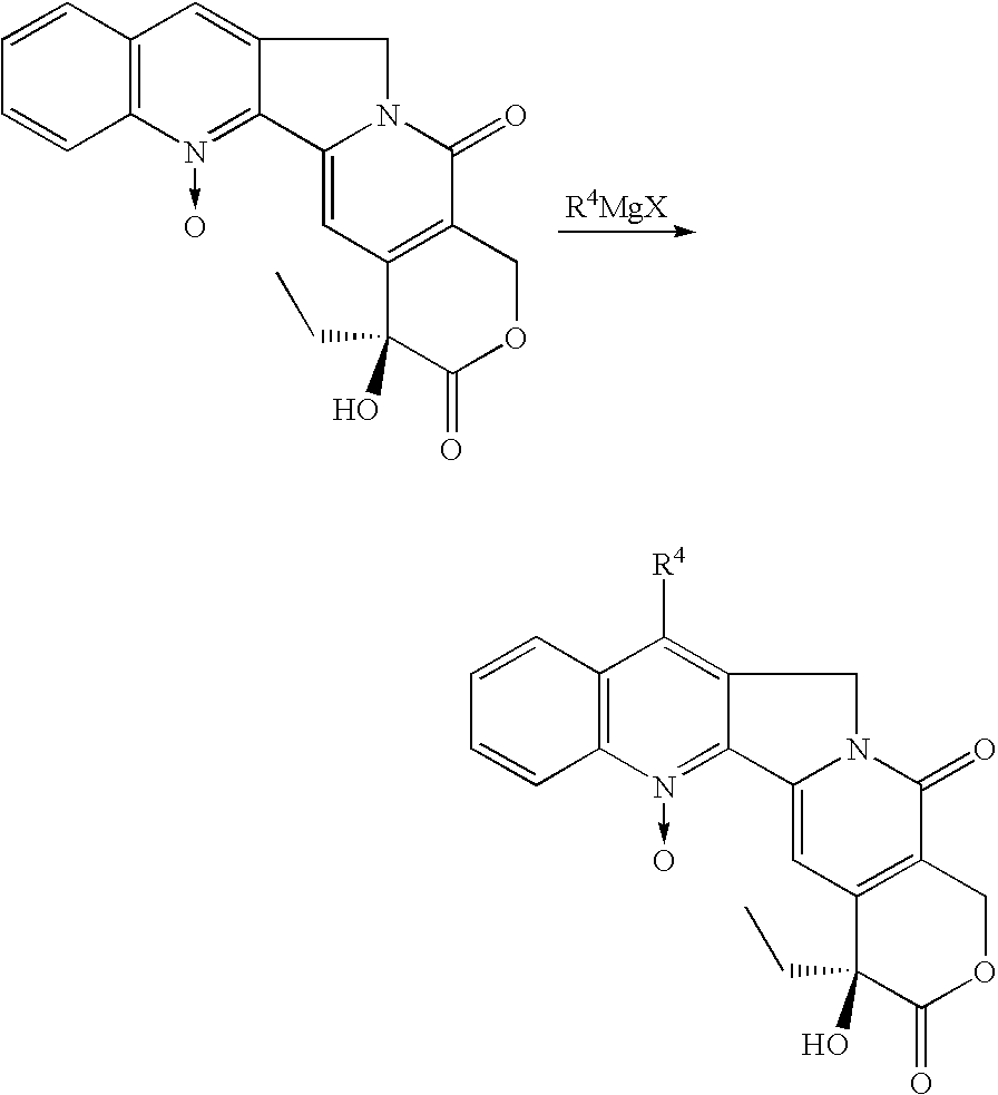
C1=CC2=C(C=C1)N(->O)=C1C(=C2)CN2C1=CC1=C(C2=O)COC(=O)C1(O)CC.C1=CC2=C(C=C1)N(->O)=C1C(=C2[R4])CN2C1=CC1=C(C2=O)COC(=O)C1(O)CC
